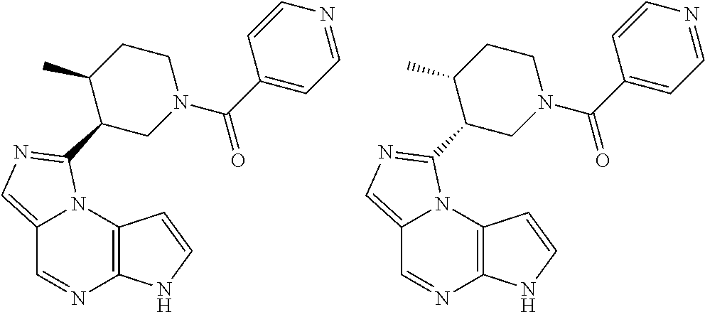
C12=CN=C(C3CN(C(C4=CC=NC=C4)=O)CCC3C)N1C1=C(N=C2)NC=C1.C12=CN=C(C3CN(C(C4=CC=NC=C4)=O)CCC3C)N1C1=C(N=C2)NC=C1
